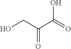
OCC(C(=O)O)=O
